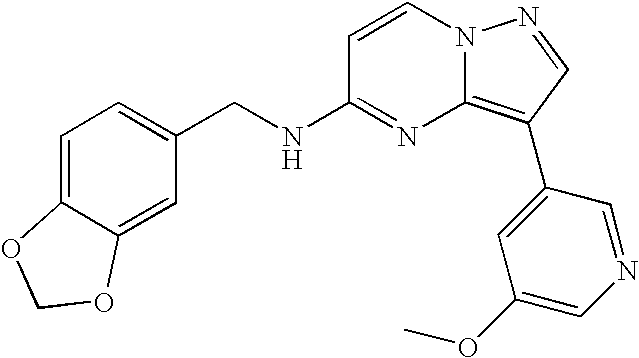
C1(CNC2=NC3=C(C4=CC(OC)=CN=C4)C=NN3C=C2)=CC=C2C(=C1)OCO2
